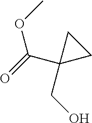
O(C(=O)C1(CO)CC1)C
